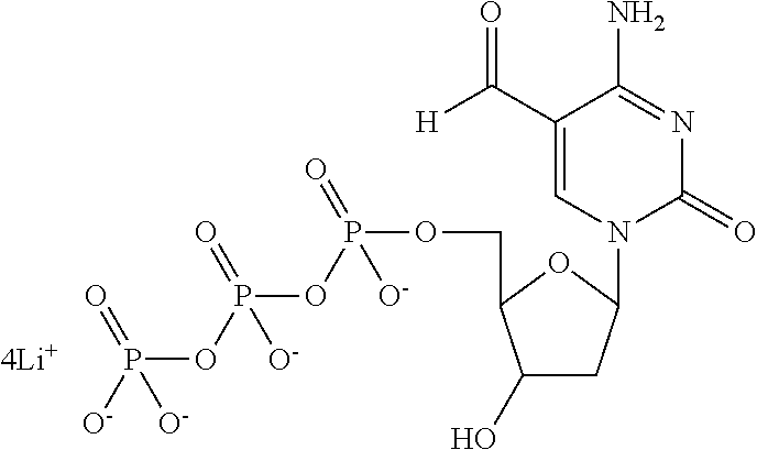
C1(O)CC(N2C(=O)N=C(N)C(C([H])=O)=C2)OC1COP(OP(OP([O-])(=O)[O-])(=O)[O-])(=O)[O-]
